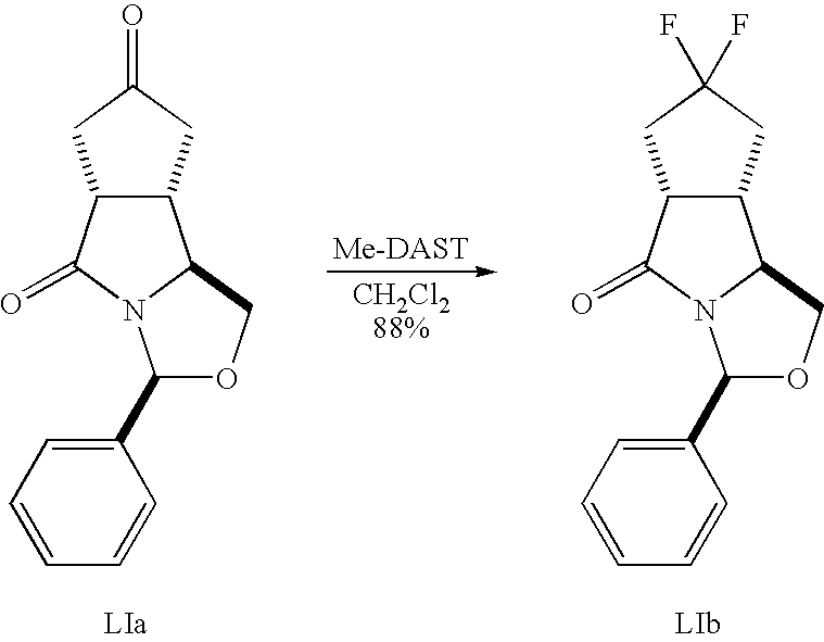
C12C(CC(=O)C1)C1N(C2=O)C(C2=CC=CC=C2)OC1.C12C(CC(F)(F)C1)C1N(C2=O)C(C2=CC=CC=C2)OC1.[CH2Cl288%]
